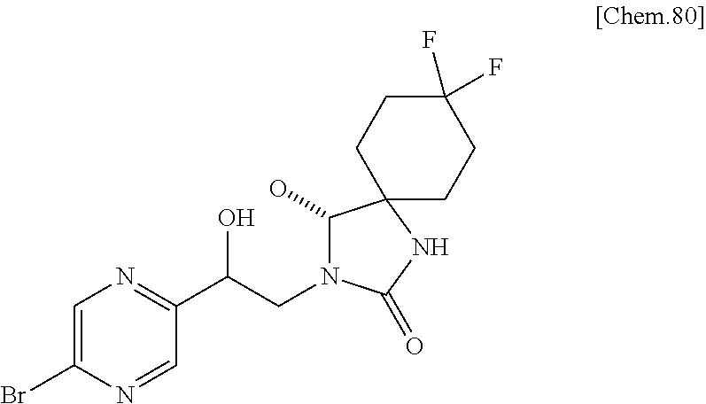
C1=C(Br)N=CC(C(CN2C(O)C3(NC2=O)CCC(F)(F)CC3)O)=N1
